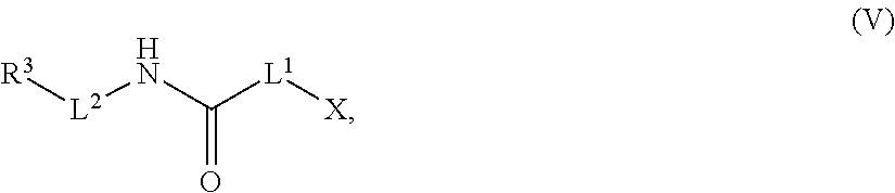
[R3][L2]NC([L1][X])=O
